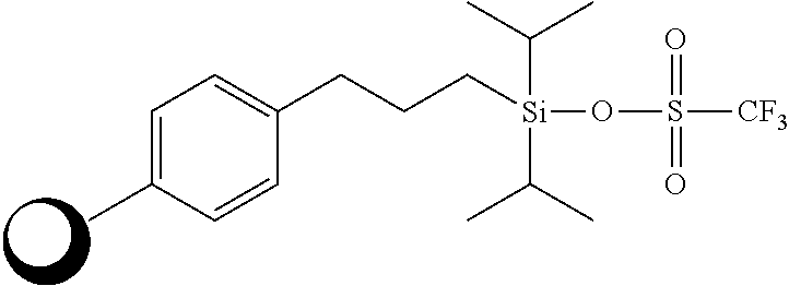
C1=C(C)C=CC(CCC[Si](C(C)C)(OS(=O)(=O)[CF3])C(C)C)=C1
